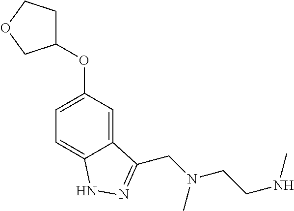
C1=C(OC2CCOC2)C=C2C(=C1)NN=C2CN(CCNC)C
